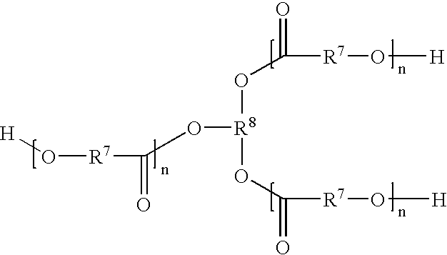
[H]O[R7]C(=O)O[R8](OC([R7]O[H])=O)OC([R7]O[H])=O
